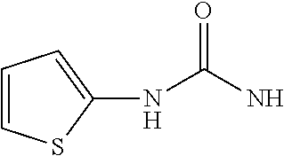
C1(NC(N)=O)=CC=CS1
